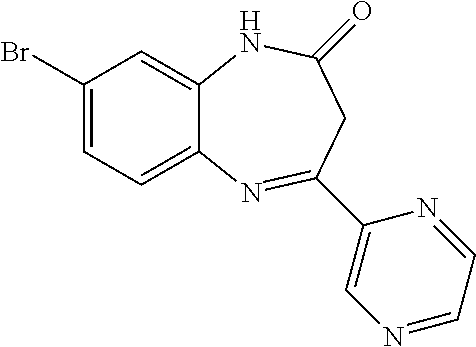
C1(Br)=CC=C2C(=C1)NC(=O)CC(C1=CN=CC=N1)=N2
